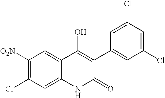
C1([O2N])=C(Cl)C=C2C(=C1)C(O)=C(C1=CC(Cl)=CC(Cl)=C1)C(=O)N2
